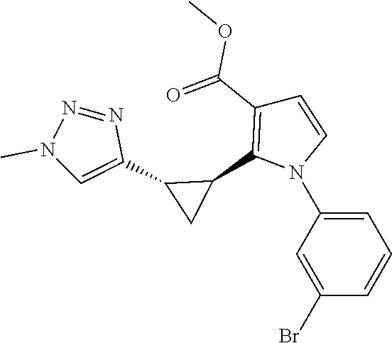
C1=CC(C(=O)OC)=C(C2C(C3=CN(C)N=N3)C2)N1C1=CC=CC(Br)=C1
